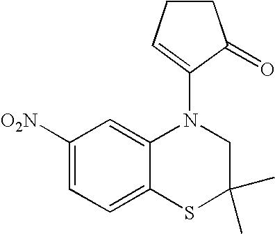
C12=CC([O2N])=CC=C1SC(C)(C)CN2C1=CCCC1=O
